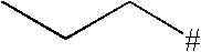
C(C[#])C
